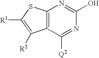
C12=C(SC([R1])=C1[R2])N=C(O)N=C2[Q2]
